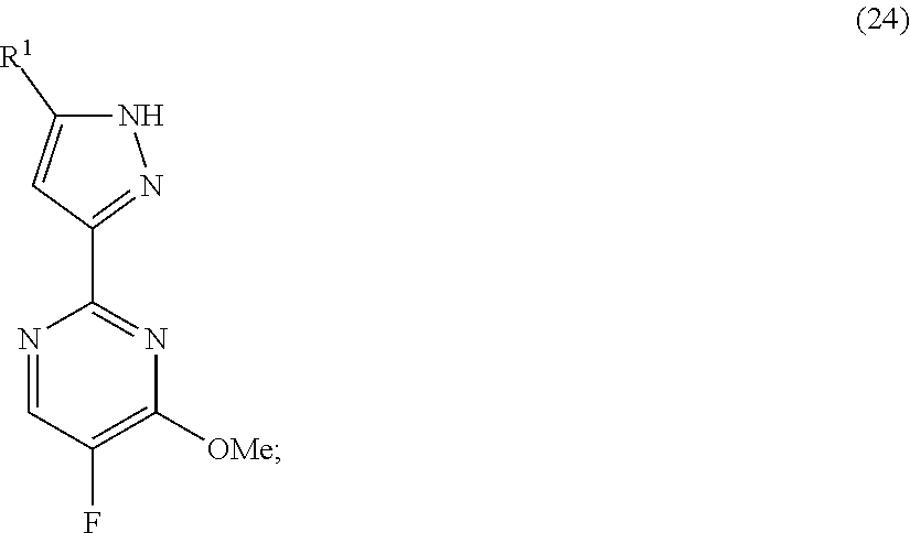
N1=CC(F)=C([OMe])N=C1C1=NNC([R1])=C1
